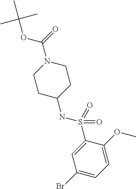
BrC1=CC=C(OC)C(S(NC2CCN(C(OC(C)(C)C)=O)CC2)(=O)=O)=C1
